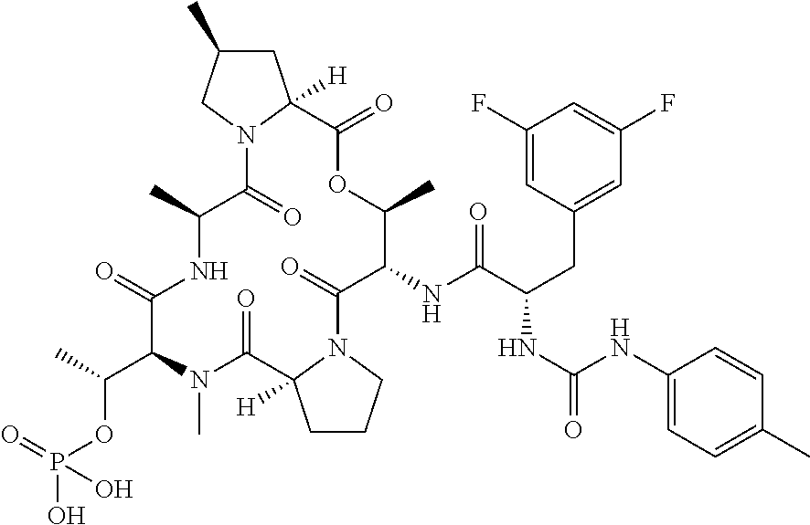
C1CCN2C1([H])C(=O)N(C)C(C(C)OP(O)(=O)O)C(=O)NC(C)C(=O)N1C([H])(CC(C)C1)C(=O)OC(C)C(NC(C(CC1=CC(F)=CC(F)=C1)NC(=O)NC1=CC=C(C)C=C1)=O)C2=O
